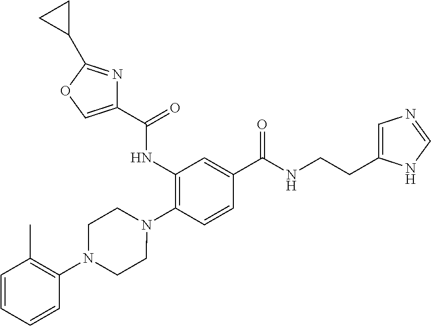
C1(NC(=O)C2=COC(C3CC3)=N2)=C(N2CCN(C3=C(C)C=CC=C3)CC2)C=CC(C(NCCC2=CN=CN2)=O)=C1
